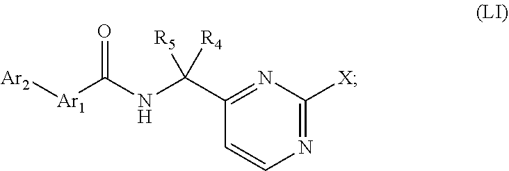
[Ar1](C(NC(C1=NC([X])=NC=C1)([R5])[R4])=O)[Ar2]
